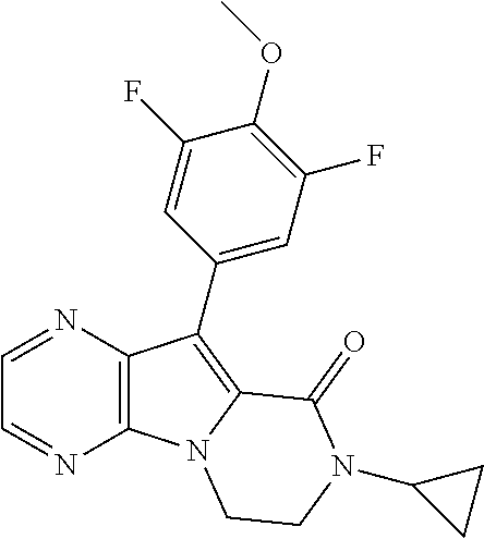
C12=C(C(C3=CC(F)=C(OC)C(F)=C3)=C3N1CCN(C1CC1)C3=O)N=CC=N2
